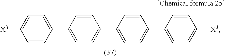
C1(C2=CC=C([X3])C=C2)=CC=C(C2=CC=C(C3=CC=C([X3])C=C3)C=C2)C=C1
